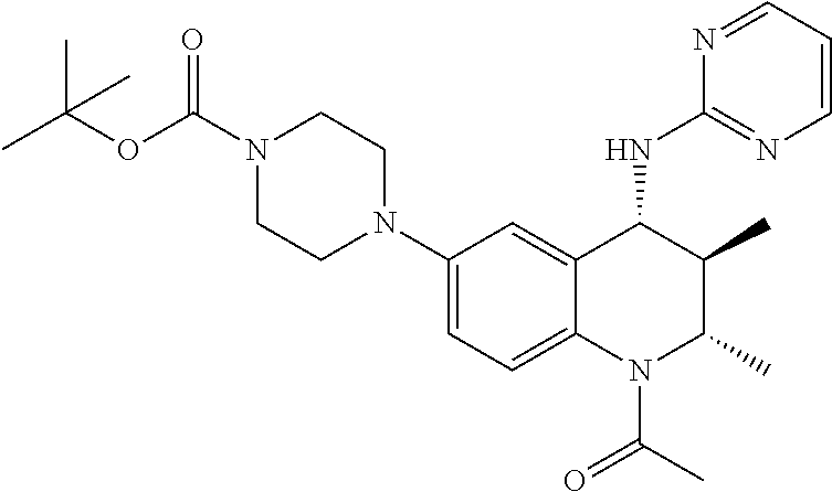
C1(N2CCN(C(OC(C)(C)C)=O)CC2)=CC=C2C(=C1)C(NC1=NC=CC=N1)C(C)C(C)N2C(C)=O
